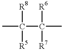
CC(C([R7])([R6])C)([R8])[R5]
